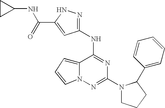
C12=CC=CN1N=C(N1CCCC1C1=CC=CC=C1)N=C2NC1=NNC(C(=O)NC2CC2)=C1
